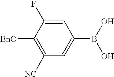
C1([NC])=C([BnO])C(F)=CC(B(O)O)=C1
